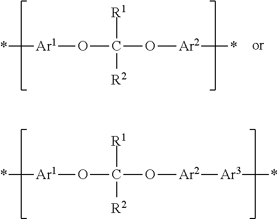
*[Ar1]OC(O[Ar2]*)([R1])[R2].*[Ar1]OC(O[Ar2][Ar3]*)([R1])[R2]
